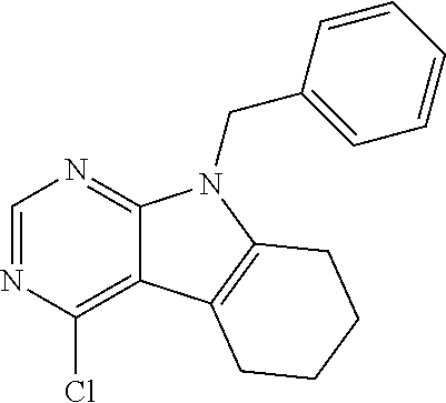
C12=C(Cl)N=CN=C1N(CC1=CC=CC=C1)C1=C2CCCC1
